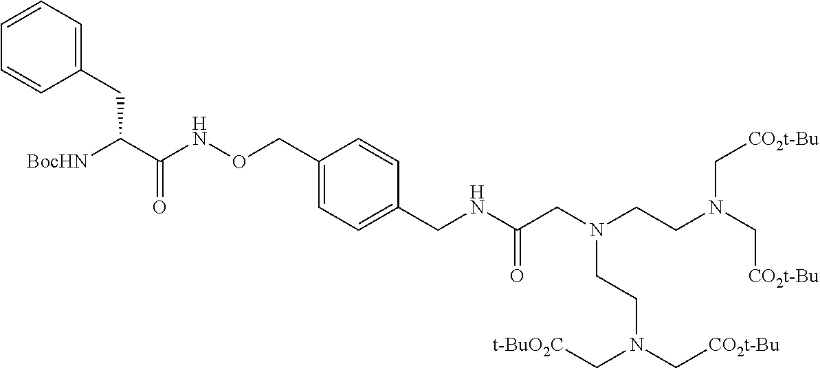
C1(CC(C(NOCC2=CC=C(CNC(CN(CCN(C[CO2t-Bu])C[CO2t-Bu])CCN(C[CO2t-Bu])C[t-BuO2C])=O)C=C2)=O)[BocHN])=CC=CC=C1
